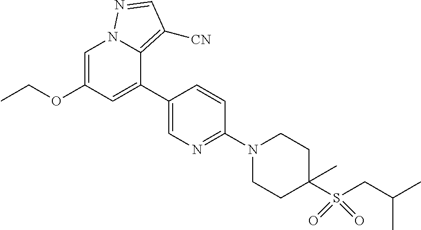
C12=C([CN])C=NN1C=C(OCC)C=C2C1=CN=C(N2CCC(S(CC(C)C)(=O)=O)(C)CC2)C=C1
